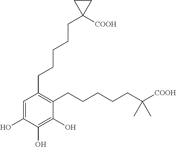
C1=C(O)C(O)=C(O)C(CCCCCC([COOH])(C)C)=C1CCCCCC1([COOH])CC1
